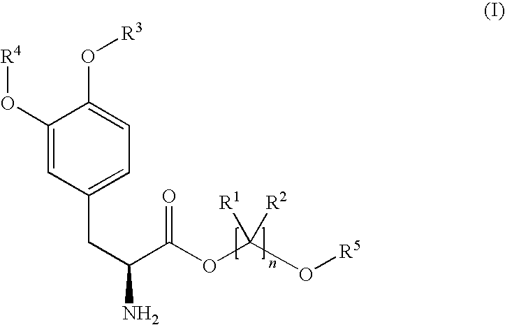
C1(O[R4])=CC(CC(N)C(OC(O[R5])([R1])[R2])=O)=CC=C1O[R3]
